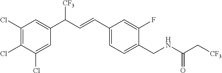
C1(Cl)=CC(C(C=CC2=CC=C(CNC(C[CF3])=O)C(F)=C2)[CF3])=CC(Cl)=C1Cl
